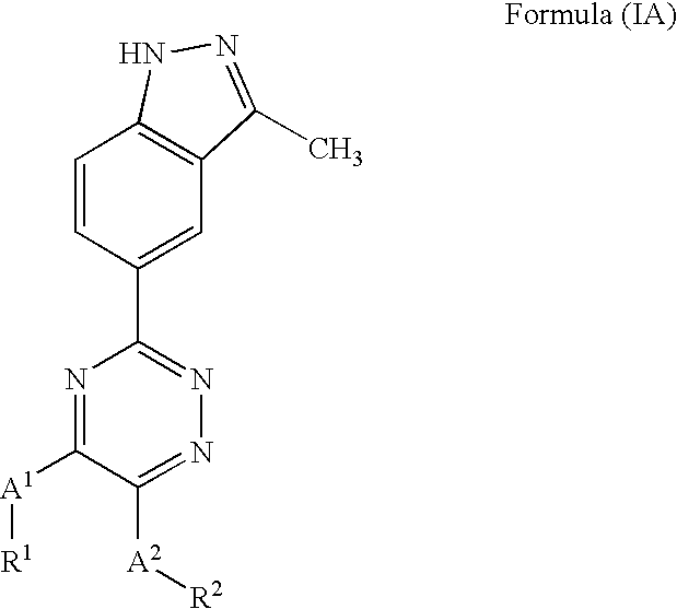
N1=C([A1][R1])C([A2][R2])=NN=C1C1=CC2=C(C=C1)NN=C2C
